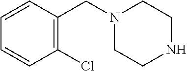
C1=CC=CC(Cl)=C1CN1CCNCC1
